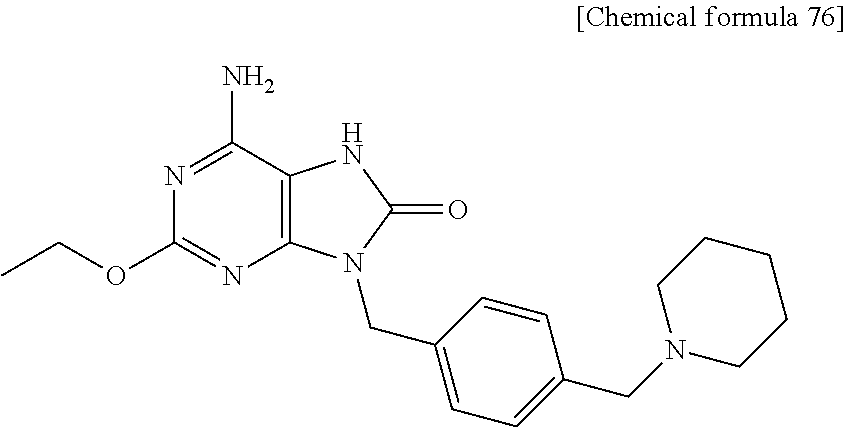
C12=C(C(N)=NC(OCC)=N1)NC(=O)N2CC1=CC=C(CN2CCCCC2)C=C1
